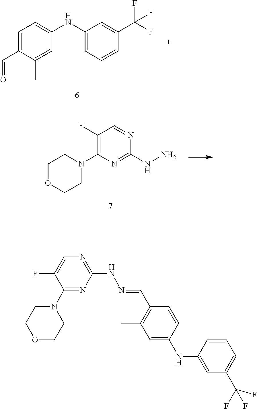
C1(NC2=CC=C(C=O)C(C)=C2)=CC=CC(C(F)(F)F)=C1.C1(F)=C(N2CCOCC2)N=C(NN)N=C1.C1(N2CCOCC2)=NC(NN=CC2=C(C)C=C(NC3=CC(C(F)(F)F)=CC=C3)C=C2)=NC=C1F
